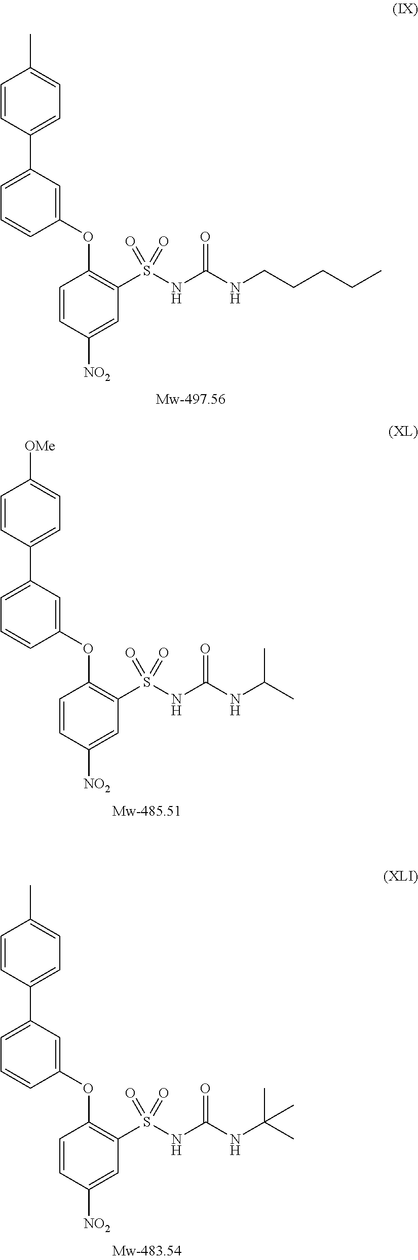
C1=C(C2=CC=C(C)C=C2)C=C(OC2=C(S(NC(NCCCCC)=O)(=O)=O)C=C([NO2])C=C2)C=C1.C1=C(C2=CC=C([OMe])C=C2)C=C(OC2=C(S(NC(NC(C)C)=O)(=O)=O)C=C([NO2])C=C2)C=C1.C1=C(C2=CC=C(C)C=C2)C=C(OC2=C(S(NC(NC(C)(C)C)=O)(=O)=O)C=C([NO2])C=C2)C=C1
